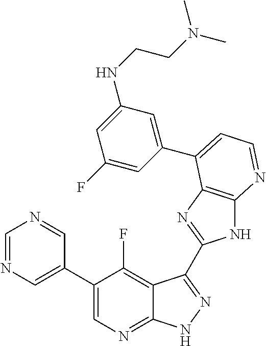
C1=NC=C(C2=CN=C3C(=C2F)C(C2=NC4=C(N2)N=CC=C4C2=CC(NCCN(C)C)=CC(F)=C2)=NN3)C=N1
